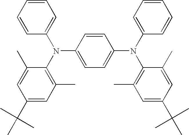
C1=CC(N(C2=C(C)C=C(C(C)(C)C)C=C2C)C2=CC=CC=C2)=CC=C1N(C1=CC=CC=C1)C1=C(C)C=C(C(C)(C)C)C=C1C
